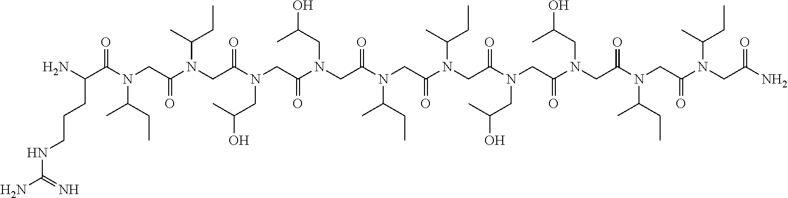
C(N(CC(O)C)CC(=O)N(CC(N(CC(=O)N(CC(N(CC(=O)N(CC(N(CC(N)=O)C(C)CC)=O)C(C)CC)CC(O)C)=O)CC(O)C)C(C)CC)=O)C(C)CC)(=O)CN(C(=O)CN(C(CN(C(=O)C(N)CCCNC(N)=N)C(C)CC)=O)C(C)CC)CC(O)C
